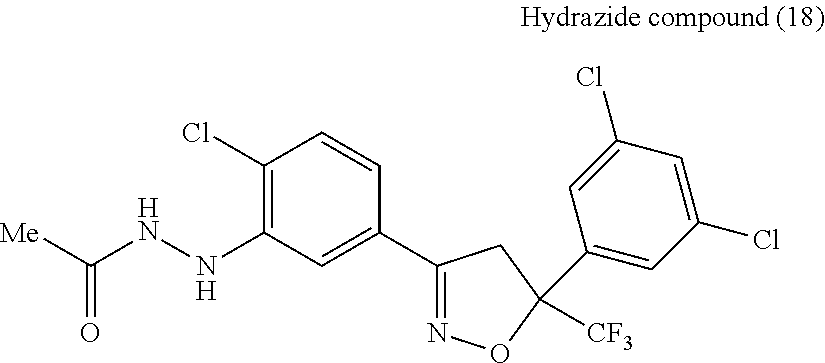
C1(Cl)=C(NNC([Me])=O)C=C(C2=NOC([CF3])(C3=CC(Cl)=CC(Cl)=C3)C2)C=C1
